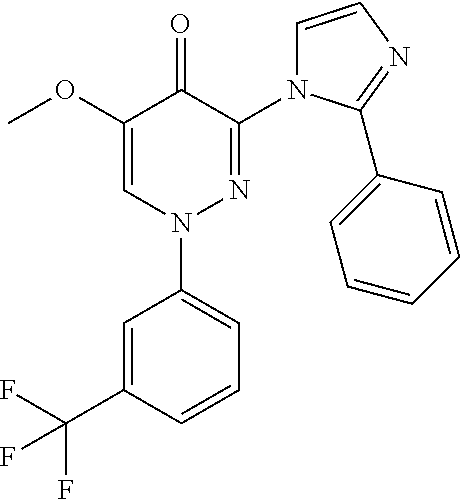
C1(OC)=CN(C2=CC=CC(C(F)(F)F)=C2)N=C(N2C=CN=C2C2=CC=CC=C2)C1=O
